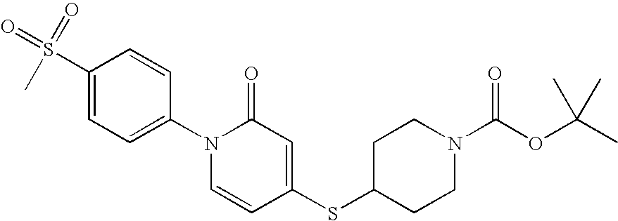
C1(S(=O)(C)=O)=CC=C(N2C=CC(SC3CCN(C(OC(C)(C)C)=O)CC3)=CC2=O)C=C1
